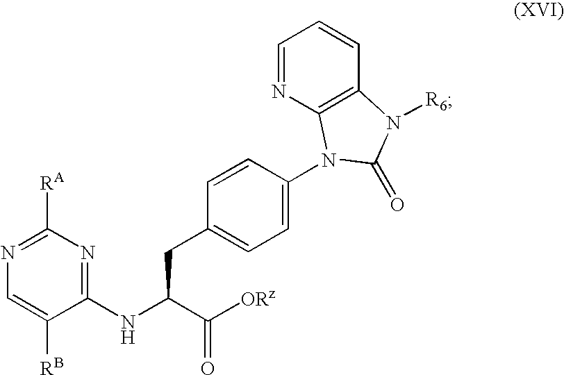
C1([RB])=CN=C([RA])N=C1NC(C([ORz])=O)CC1=CC=C(N2C3=C(C=CC=N3)N([R6])C2=O)C=C1
